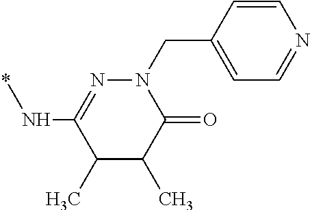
C1(C)C(C)C(=O)N(CC2=CC=NC=C2)N=C1N*
